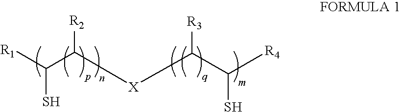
C(C([X]C(C([R4])S)[R3])[R2])([R1])S
